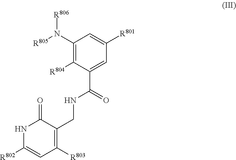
N1C([R802])=CC([R803])=C(CNC(=O)C2=CC([R801])=CC(N([R805])[R806])=C2[R804])C1=O
